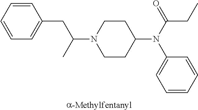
C1=CC(CC(N2CCC(N(C3=CC=CC=C3)C(CC)=O)CC2)C)=CC=C1
